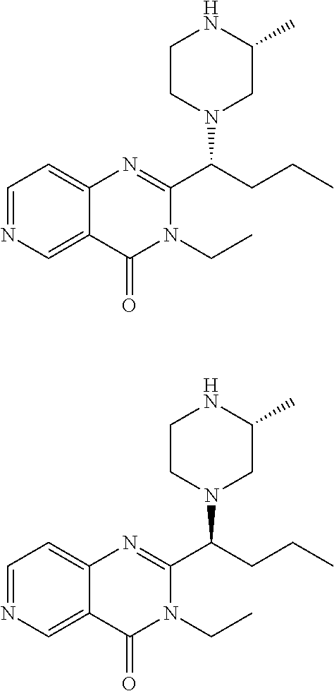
C1=NC=C2C(=C1)N=C(C(CCC)N1CC(C)NCC1)N(CC)C2=O.C1=NC=C2C(=C1)N=C(C(CCC)N1CC(C)NCC1)N(CC)C2=O
